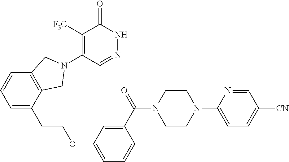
C1([F3C])=C(N2CC3=C(C=CC=C3CCOC3=CC=CC(C(=O)N4CCN(C5=CC=C([CN])C=N5)CC4)=C3)C2)C=NNC1=O
